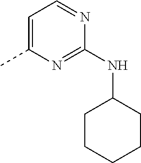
C1=C(C)N=C(NC2CCCCC2)N=C1
